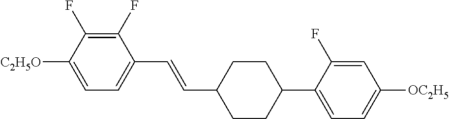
C1(F)=C(F)C([C2H5O])=CC=C1C=CC1CCC(C2=CC=C([OC2H5])C=C2F)CC1
